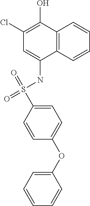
O=S(NC1=CC(Cl)=C(O)C2=C1C=CC=C2)(=O)C1=CC=C(OC2=CC=CC=C2)C=C1
